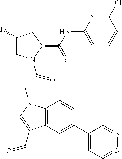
ClC1=NC(NC(C2CC(F)CN2C(=O)CN2C3=C(C=C(C4=CC=NN=C4)C=C3)C(C(=O)C)=C2)=O)=CC=C1
